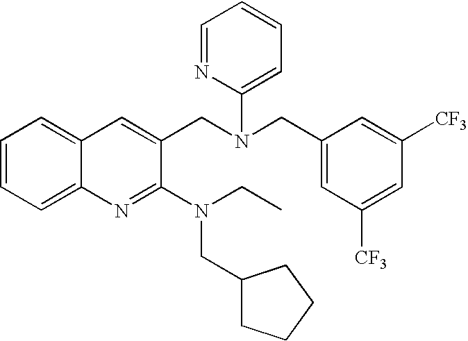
C1=CC=C2C(=C1)C=C(CN(CC1=CC([CF3])=CC([CF3])=C1)C1=CC=CC=N1)C(N(CC)CC1CCCC1)=N2
